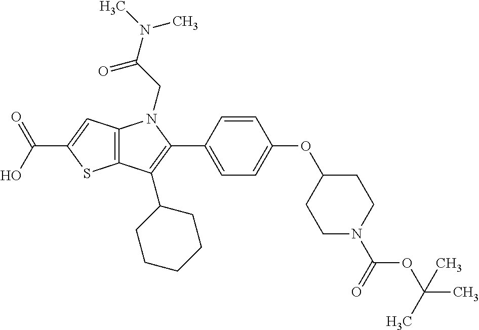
C12=C(C=C(C(O)=O)S1)N(CC(N(C)C)=O)C(C1=CC=C(OC3CCN(C(=O)OC(C)(C)C)CC3)C=C1)=C2C1CCCCC1
